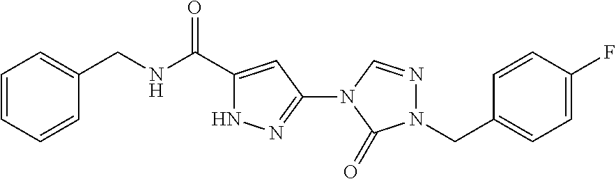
C1=CC=CC(CNC(C2=CC(N3C=NN(CC4=CC=C(F)C=C4)C3=O)=NN2)=O)=C1
